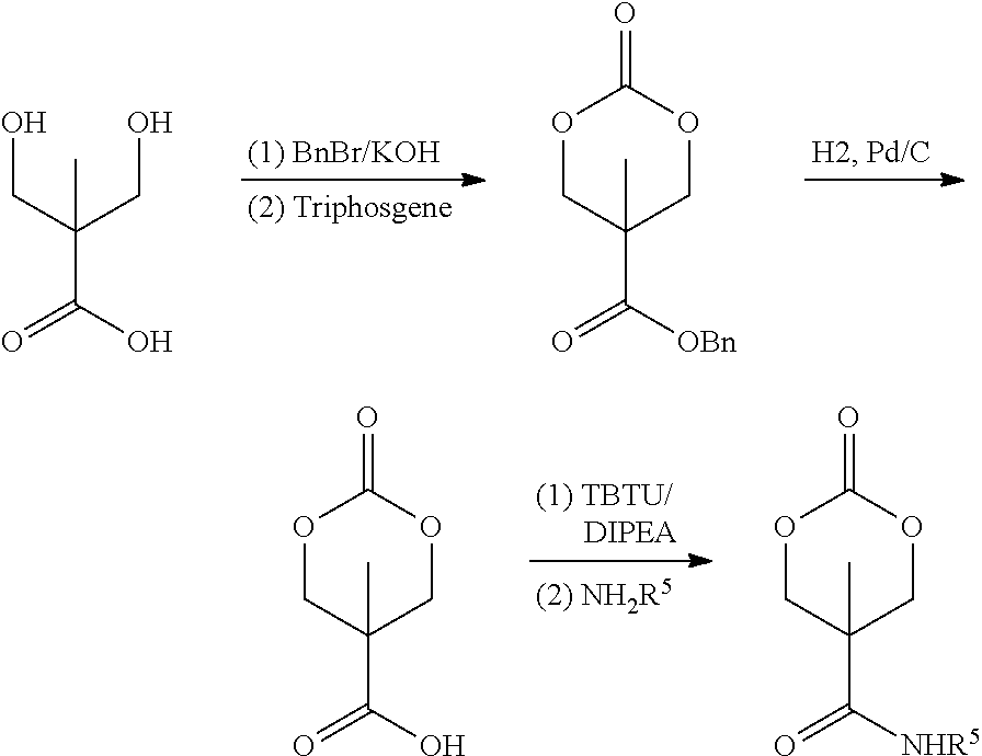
OCC(C)(CO)C(=O)O.O1CC(C)(C(=O)[OBn])COC1=O.O1CC(C)(C(=O)O)COC1=O.O1CC(C)(C(=O)[NHR5])COC1=O
